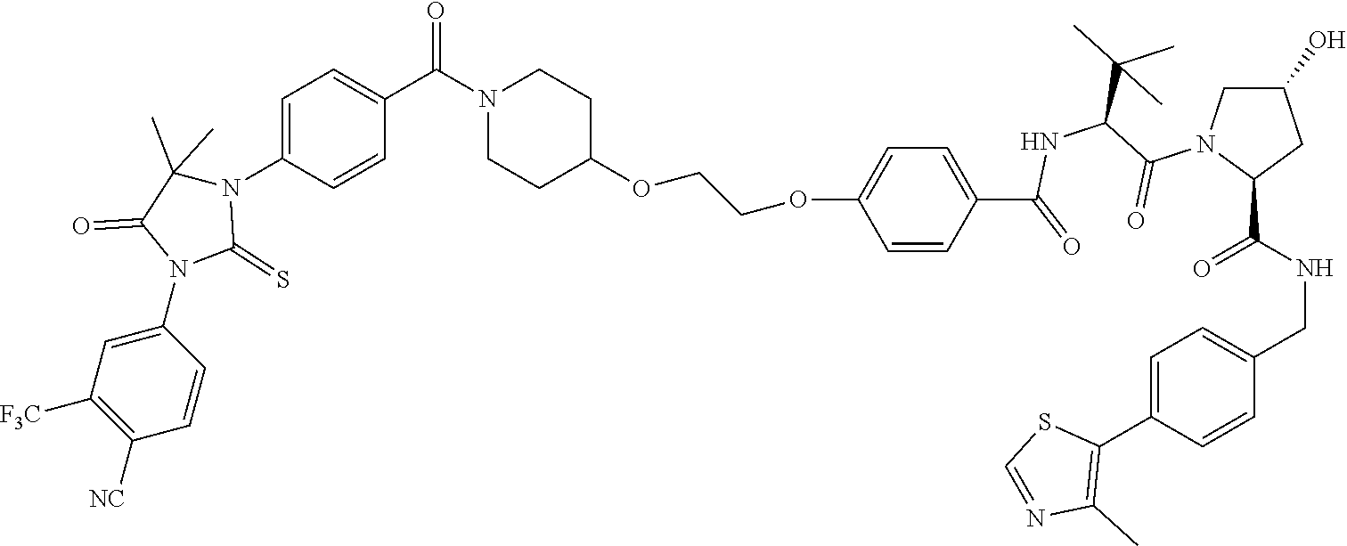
C(NC(=O)C1CC(O)CN1C(=O)C(C(C)(C)C)NC(C1=CC=C(OCCOC2CCN(C(=O)C3=CC=C(N4C(C)(C)C(=O)N(C5=CC([F3C])=C([NC])C=C5)C4=S)C=C3)CC2)C=C1)=O)C1=CC=C(C2=C(C)N=CS2)C=C1
